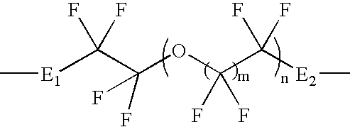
[E1](C(C(OC(C([E2]C)(F)F)(F)F)(F)F)(F)F)C
